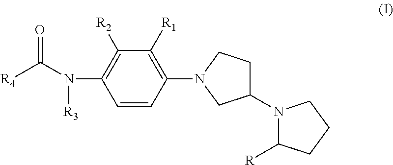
[R4]C(N([R3])C1=C([R2])C([R1])=C(N2CC(N3C([R])CCC3)CC2)C=C1)=O
